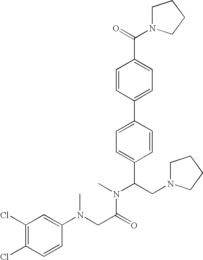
C1=CC(C2=CC=C(C(CN3CCCC3)N(C)C(CN(C3=CC(Cl)=C(Cl)C=C3)C)=O)C=C2)=CC=C1C(=O)N1CCCC1
